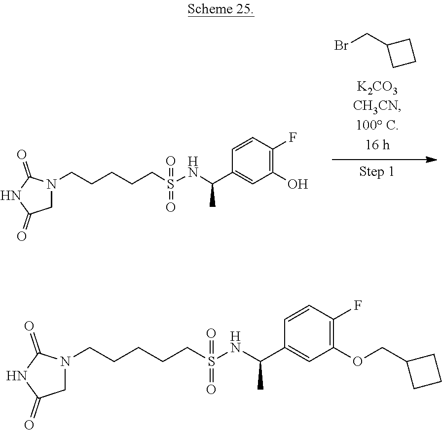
C1N(CCCCCS(=O)(=O)NC(C2=CC(O)=C(F)C=C2)C)C(=O)NC1=O.BrCC1CCC1.C1N(CCCCCS(=O)(=O)NC(C2=CC(OCC3CCC3)=C(F)C=C2)C)C(=O)NC1=O
